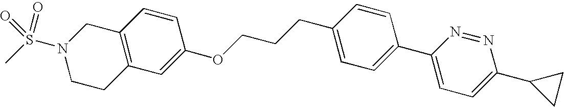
C12=C(CCN(S(C)(=O)=O)C1)C=C(OCCCC1=CC=C(C3=CC=C(C4CC4)N=N3)C=C1)C=C2
